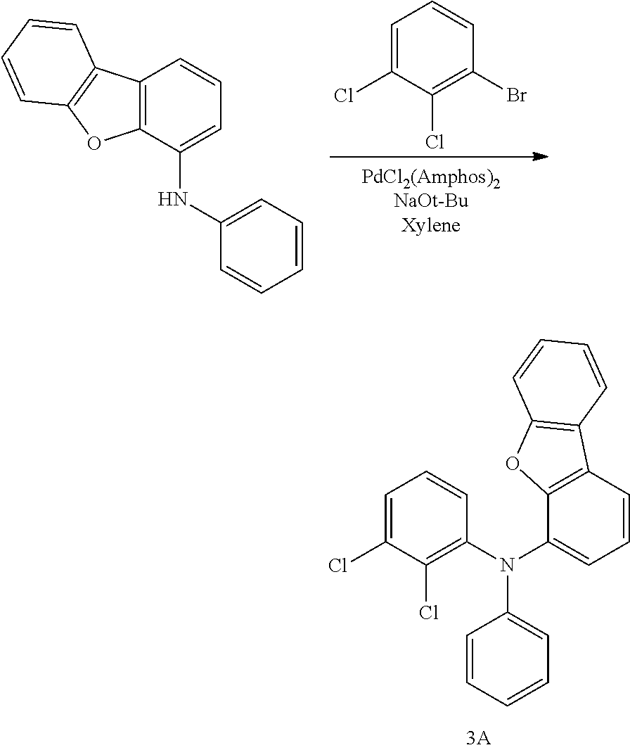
C1=C(Cl)C(Cl)=C(Br)C=C1.C1=CC=C(NC2=CC=CC3=C2OC2=C3C=CC=C2)C=C1.C12=C(C=CC=C1)C1=C(C(N(C3=CC=CC=C3)C3=C(Cl)C(Cl)=CC=C3)=CC=C1)O2
